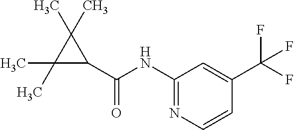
C1(C(=O)NC2=NC=CC(C(F)(F)F)=C2)C(C)(C)C1(C)C
